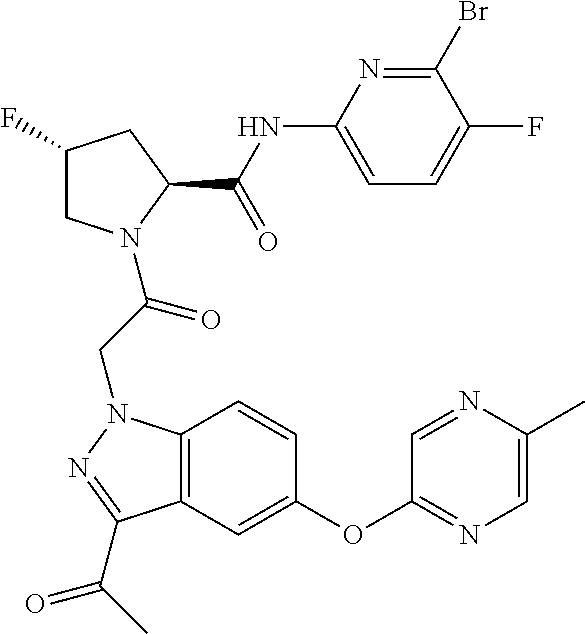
C1(F)CN(C(CN2C3=C(C=C(OC4=NC=C(C)N=C4)C=C3)C(C(C)=O)=N2)=O)C(C(NC2=CC=C(F)C(Br)=N2)=O)C1
